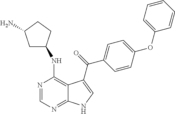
C1(NC2CC(N)CC2)=C2C(=NC=N1)NC=C2C(=O)C1=CC=C(OC2=CC=CC=C2)C=C1
